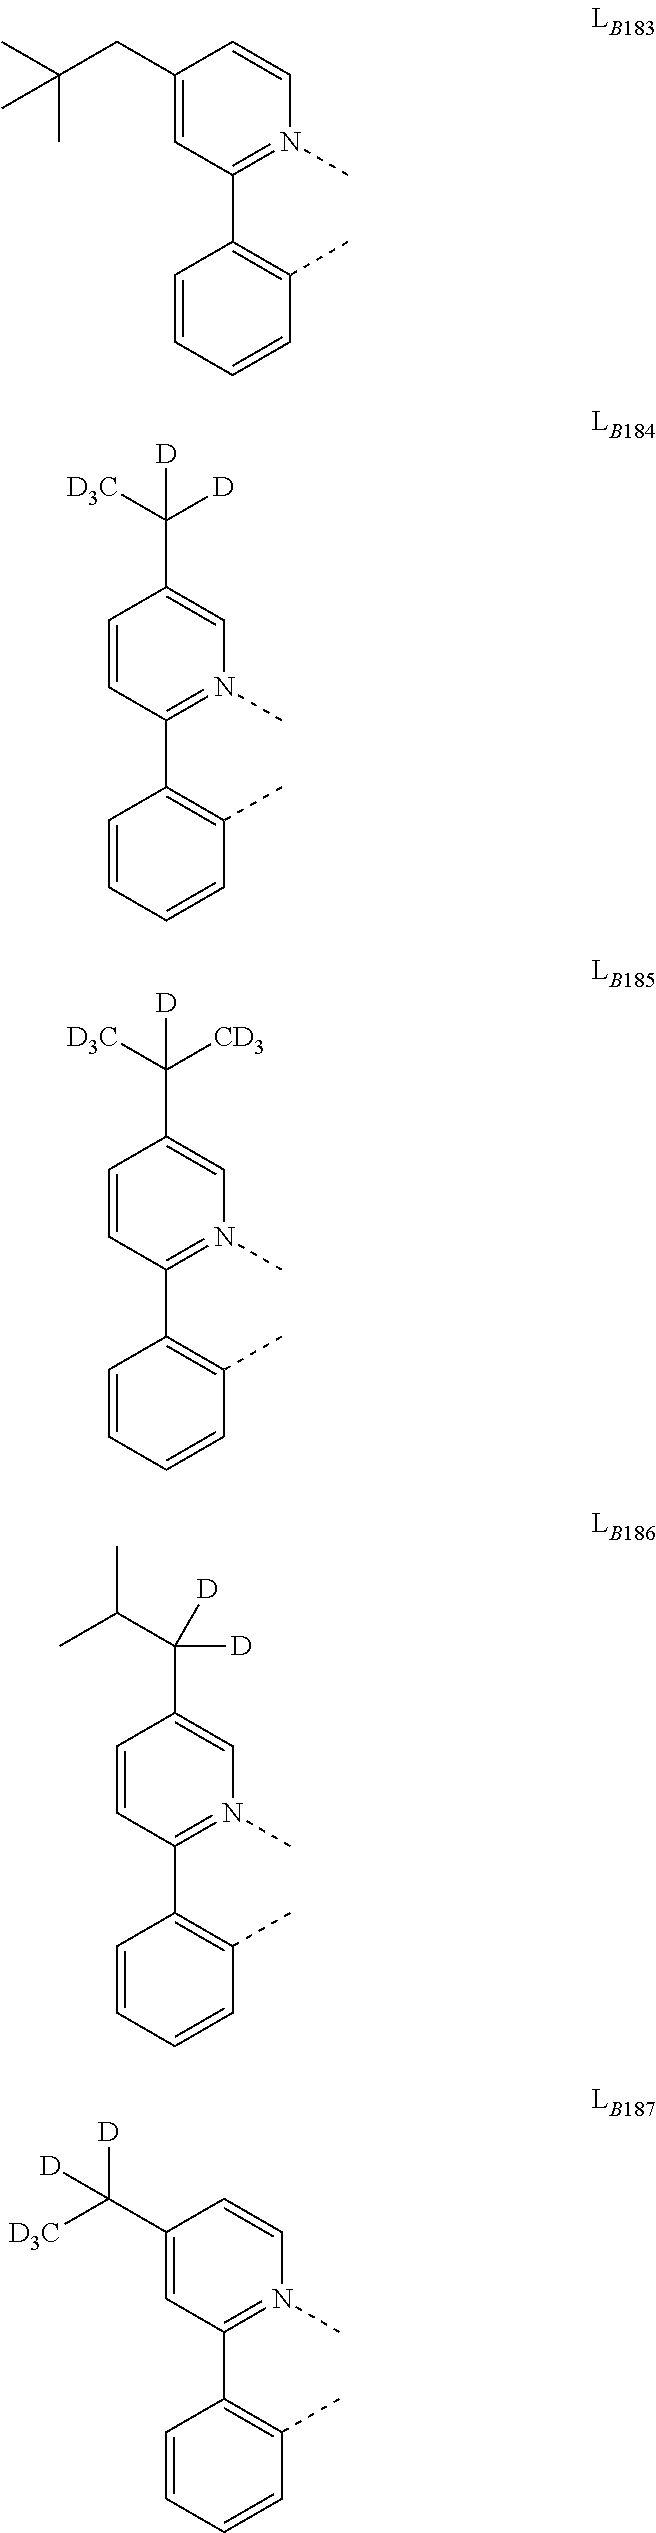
C1=CC=CC(C)=C1C1=N(C)C=CC(CC(C)(C)C)=C1.C1=CC=CC(C)=C1C1=N(C)C=C(C([D3C])([D])[D])C=C1.C1=CC=CC(C)=C1C1=N(C)C=C(C([D3C])([CD3])[D])C=C1.C1=CC=CC(C)=C1C1=N(C)C=C(C(C(C)C)([D])[D])C=C1.C1=CC=CC(C)=C1C1=N(C)C=CC(C([D3C])([D])[D])=C1
